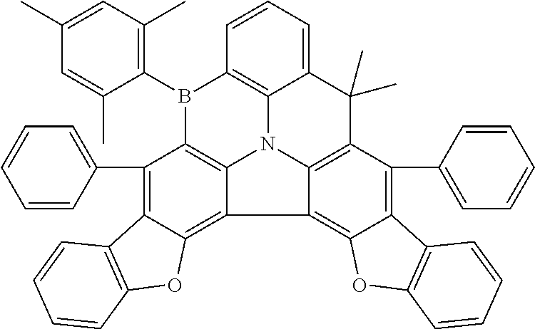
C1(C2=CC=CC=C2)=C2C(=C3C4=C1B(C1=C(C)C=C(C)C=C1C)C1=C5N4C4=C(C(C6=CC=CC=C6)=C6C(=C34)OC3=C6C=CC=C3)C(C)(C)C5=CC=C1)OC1=C2C=CC=C1
